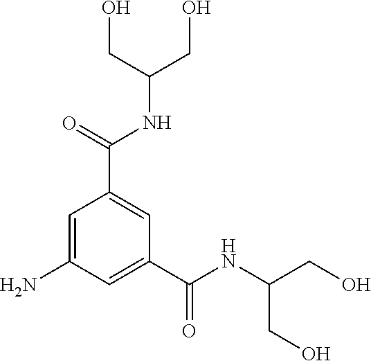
C1=C(N)C=C(C(NC(CO)CO)=O)C=C1C(NC(CO)CO)=O
